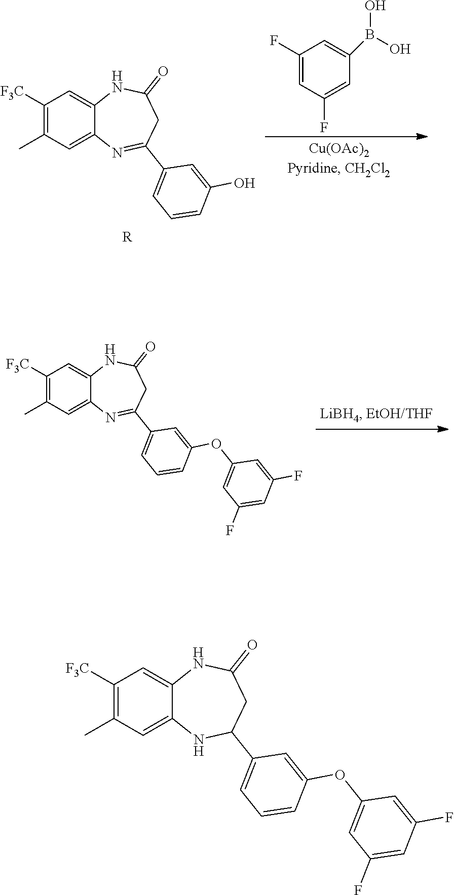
C1(F)=CC(F)=CC(B(O)O)=C1.C1([F3C])=C(C)C=C2C(=C1)NC(=O)CC(C1=CC=CC(O)=C1)=N2.[R].C1([F3C])=C(C)C=C2C(=C1)NC(=O)CC(C1=CC=CC(OC3=CC(F)=CC(F)=C3)=C1)=N2.C1([F3C])=C(C)C=C2C(=C1)NC(=O)CC(C1=CC=CC(OC3=CC(F)=CC(F)=C3)=C1)N2
